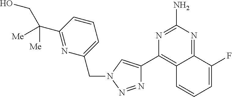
N1=NN(CC2=CC=CC(C(CO)([Me])[Me])=N2)C=C1C1=C2C(=NC(N)=N1)C(F)=CC=C2
